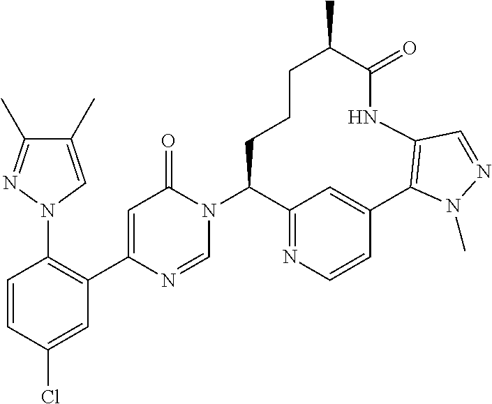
C1=CC(Cl)=CC(C2=CC(=O)N(C3C4=NC=CC(=C4)C4=C(NC(=O)C(C)CCC3)C=NN4C)C=N2)=C1N1C=C(C)C(C)=N1
